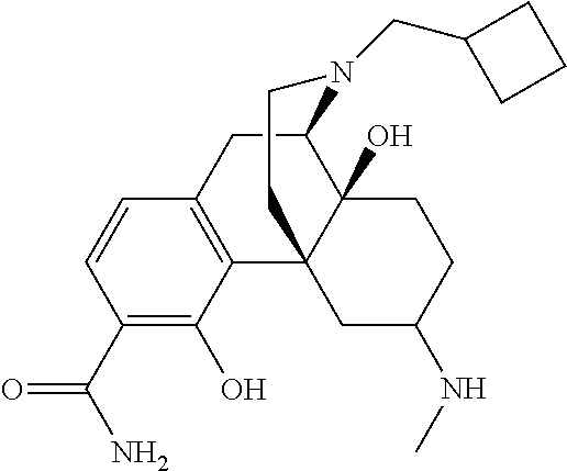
C1(C(N)=O)=C(O)C2=C(C=C1)CC1C3(O)C2(CC(NC)CC3)CCN1CC1CCC1
